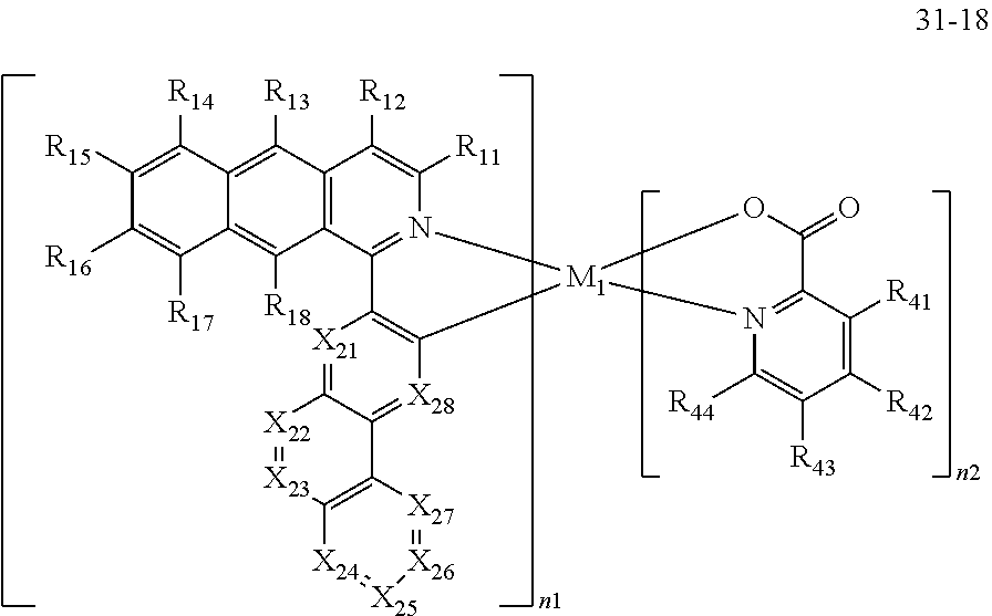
[X21]1=C2C(=[X28]C3=C1C1=N(C([R11])=C([R12])C4=C1C([R18])=C1C(=C4[R13])C([R14])=C([R15])C([R16])=C1[R17])[M1]31N3=C(C([R41])=C([R42])C([R43])=C3[R44])C(=O)O1)C1=C([X23]=[X22]2)[X24]=[X25][X26]=[X27]1
